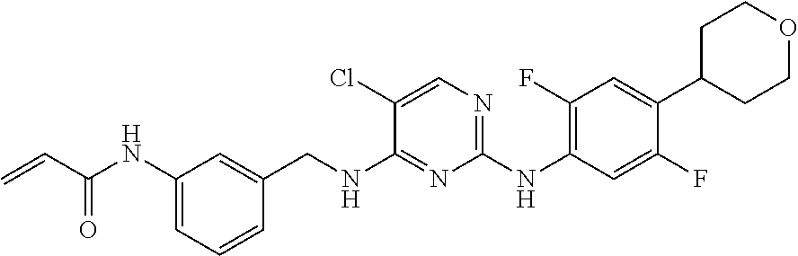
C1(NC(C=C)=O)=CC=CC(CNC2=NC(NC3=C(F)C=C(C4CCOCC4)C(F)=C3)=NC=C2Cl)=C1
